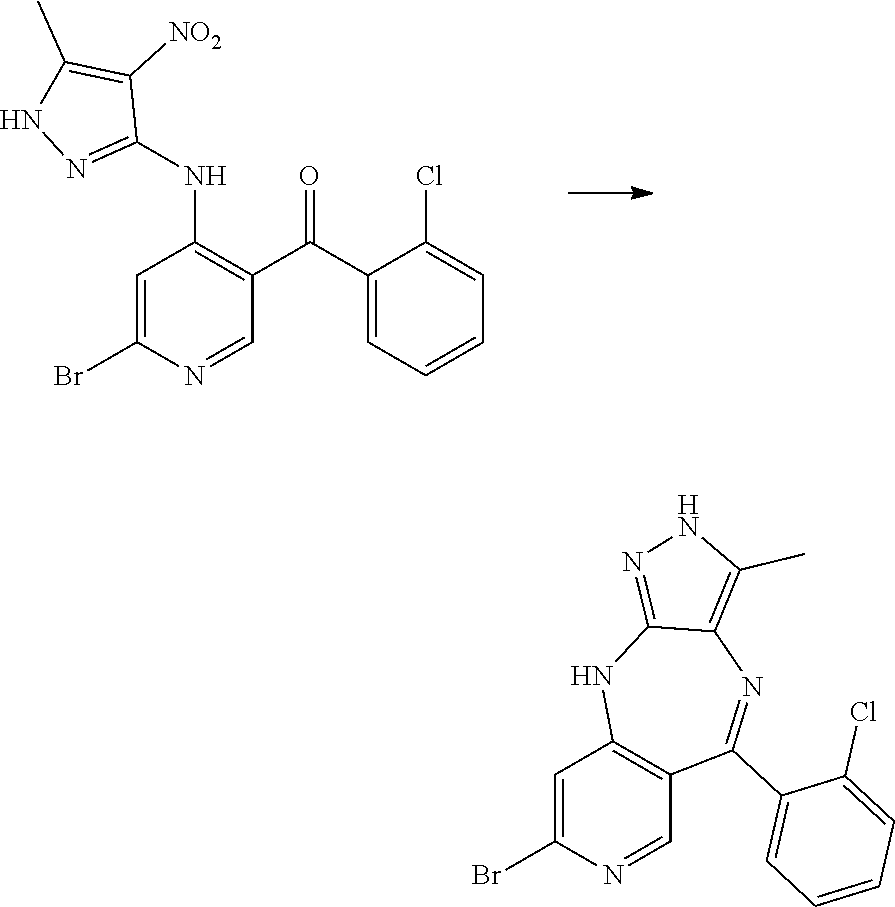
C1=C(Br)N=CC(C(C2=CC=CC=C2Cl)=O)=C1NC1=NNC(C)=C1[NO2].C1=C(Br)N=CC2=C1NC1=NNC(C)=C1N=C2C1=CC=CC=C1Cl
